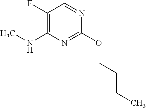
C1(F)=C(NC)N=C(OCCCC)N=C1
